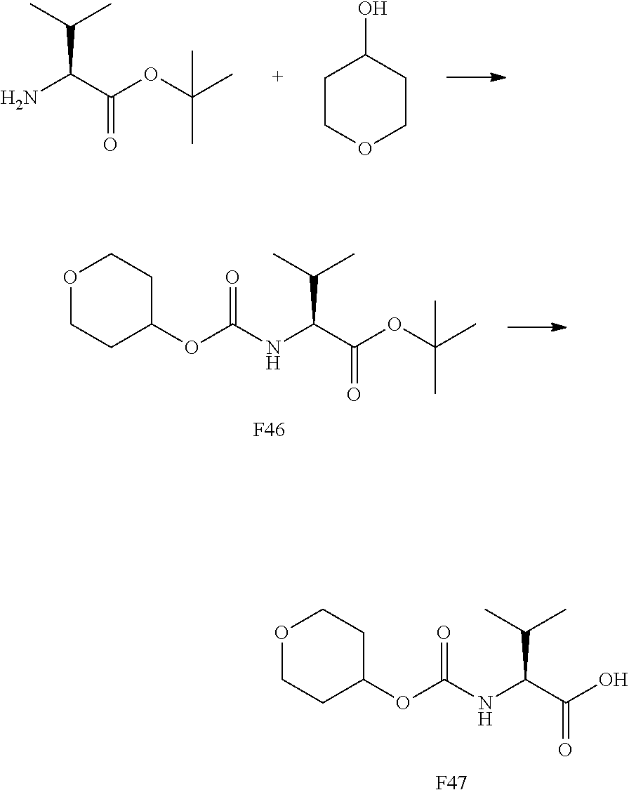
C1C(OC(NC(C(O)=O)C(C)C)=O)CCOC1.[F47].NC(C(OC(C)(C)C)=O)C(C)C.C1OCCC(O)C1.C1C(OC(NC(C(OC(C)(C)C)=O)C(C)C)=O)CCOC1.[F46]
